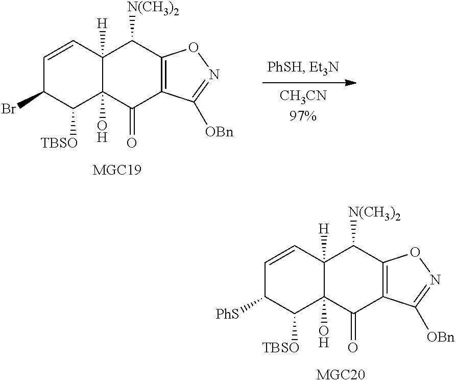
C1=CC2([H])C(O)(C([TBSO])C1[PhS])C(=O)C1=C(C2[N(CH3)2])ON=C1[OBn].C1=CC2([H])C(O)(C([TBSO])C1Br)C(=O)C1=C(C2[N(CH3)2])ON=C1[OBn]
